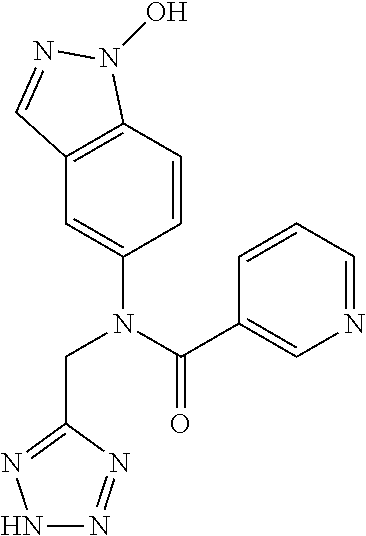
C1=CC2=C(C=C1N(C(C1=CN=CC=C1)=O)CC1=NNN=N1)C=NN2O
